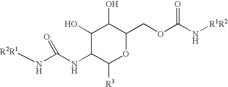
C1(O)C(NC(N[R2R1])=O)C([R3])OC(COC(N[R1R2])=O)C1O
